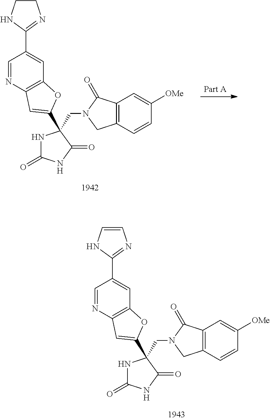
N1C(=O)NC(=O)C1(CN1CC2=C(C1=O)C=C([OMe])C=C2)C1=CC2=C(C=C(C3=NC=CN3)C=N2)O1.N1C(=O)NC(=O)C1(CN1CC2=C(C1=O)C=C([OMe])C=C2)C1=CC2=C(C=C(C3=NCCN3)C=N2)O1
